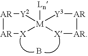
[Ln][M]12([X][AR][AR][Y3]1)[X][AR][AR][Y2]2.B
